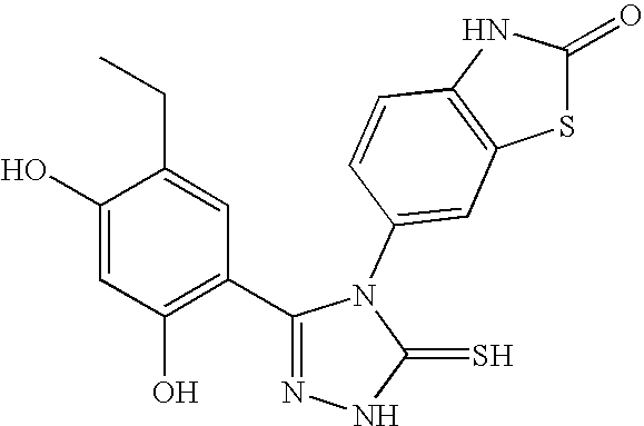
C1(O)=CC(O)=C(C2=NNC(=S)N2C2=CC3=C(C=C2)NC(=O)S3)C=C1CC
